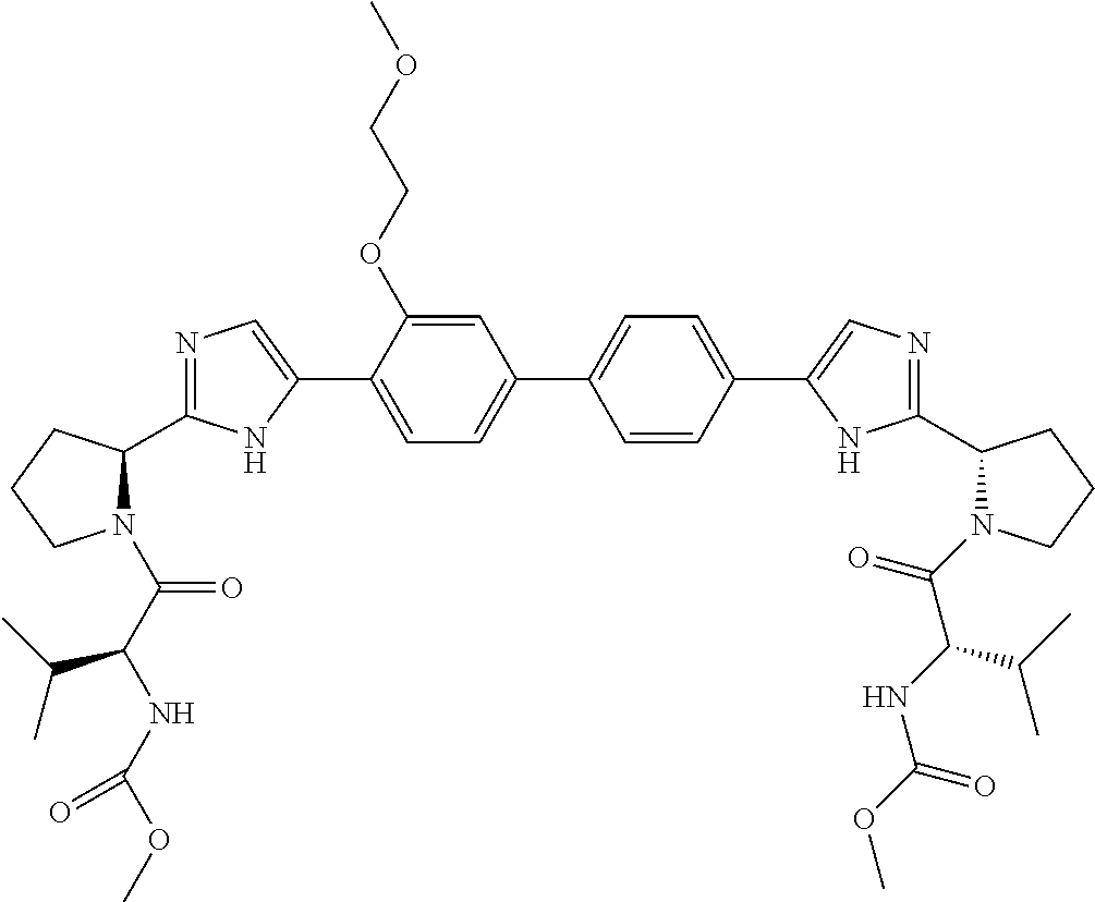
C1=C(OCCOC)C(C2=CN=C(C3N(C(C(NC(OC)=O)C(C)C)=O)CCC3)N2)=CC=C1C1=CC=C(C2=CN=C(C3N(C(=O)C(NC(OC)=O)C(C)C)CCC3)N2)C=C1
